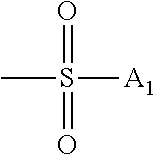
CS([A1])(=O)=O
